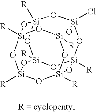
[R][Si]12O[Si]3(Cl)O[Si]4([R])O[Si]([R])(O1)O[Si]1([R])O[Si]([R])(O[Si]([R])(O[Si]([R])(O1)O2)O3)O4
